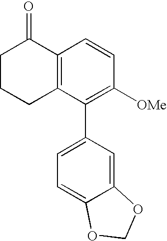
C1C2=C(C(=O)CC1)C=CC([OMe])=C2C1=CC=C2C(=C1)OCO2
